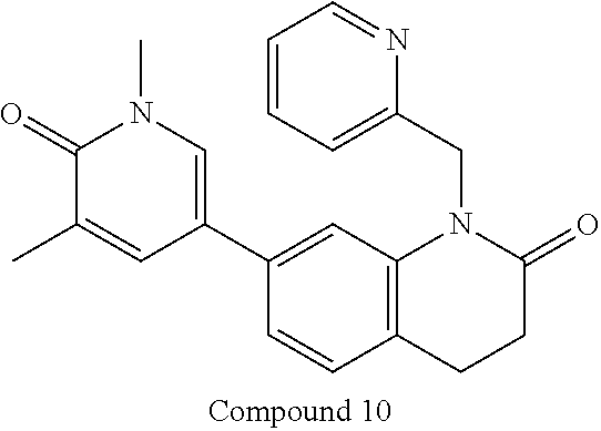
C1=CC2=C(C=C1C1=CN(C)C(=O)C(C)=C1)N(CC1=CC=CC=N1)C(=O)CC2
